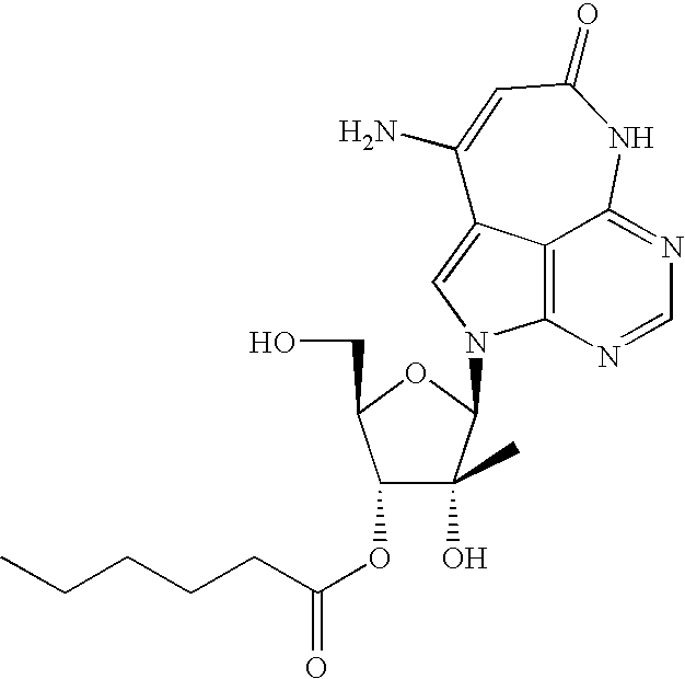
C12=C3N=CN=C1NC(=O)C=C(N)C2=CN3C1C(O)(C)C(OC(CCCCC)=O)C(CO)O1
